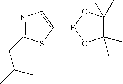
N1=C(CC(C)C)SC(B2OC(C)(C)C(C)(C)O2)=C1
